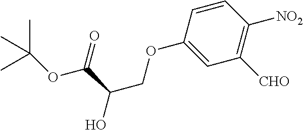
C1=CC(OCC(C(=O)OC(C)(C)C)O)=CC([CHO])=C1[NO2]
